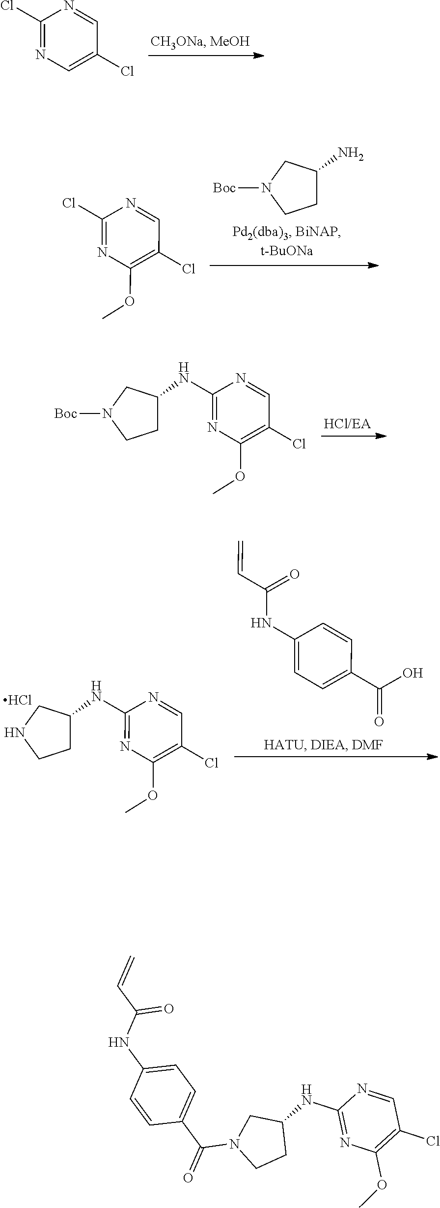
C1(Cl)=NC=C(Cl)C=N1.C1C(N)CN([Boc])C1.C1(Cl)=NC(OC)=C(Cl)C=N1.C1(NC2CCN([Boc])C2)=NC(OC)=C(Cl)C=N1.C1=CC(C(=O)O)=CC=C1NC(C=C)=O.C1(NC2CCNC2)=NC(OC)=C(Cl)C=N1.Cl.C1=C(NC(C=C)=O)C=CC(C(=O)N2CCC(NC3=NC(OC)=C(Cl)C=N3)C2)=C1
